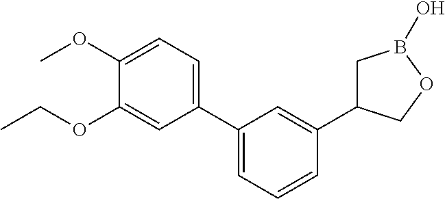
C1(C2=CC=C(OC)C(OCC)=C2)=CC=CC(C2CB(O)OC2)=C1
